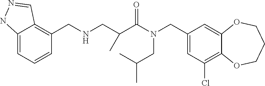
C1(CN(C(=O)C(CNCC2=C3C(=CC=C2)NN=C3)C)CC(C)C)=CC(Cl)=C2C(=C1)OCCCO2
